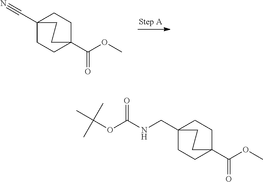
C12(C#N)CCC(C(OC)=O)(CC1)CC2.C12(CNC(OC(C)(C)C)=O)CCC(C(OC)=O)(CC1)CC2
